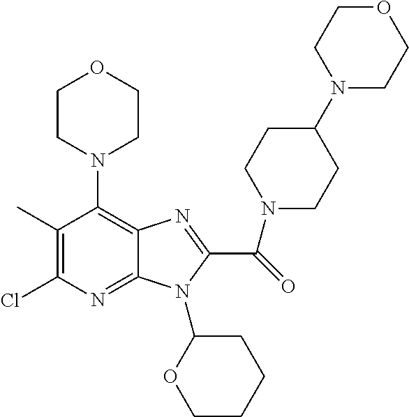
C1(C)=C(Cl)N=C2C(=C1N1CCOCC1)N=C(C(N1CCC(N3CCOCC3)CC1)=O)N2C1OCCCC1
